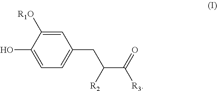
C1=C([R1O])C(O)=CC=C1CC(C([R3])=O)[R2]
